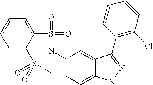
C1=CC=C(S(=O)(=O)C)C(S(=O)(=O)NC2=CC=C3C(=C2)C(C2=C(Cl)C=CC=C2)=NN3)=C1
